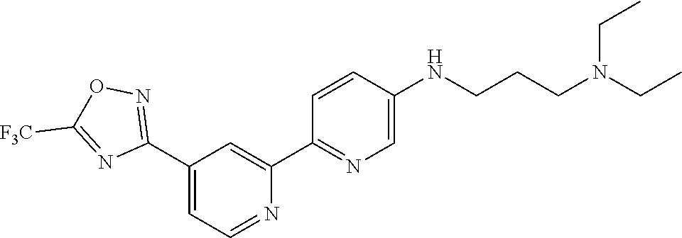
N1=CC=C(C2=NOC([F3C])=N2)C=C1C1=NC=C(NCCCN(CC)CC)C=C1
